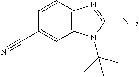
C12=C(C=CC(C#N)=C1)N=C(N)N2C(C)(C)C
